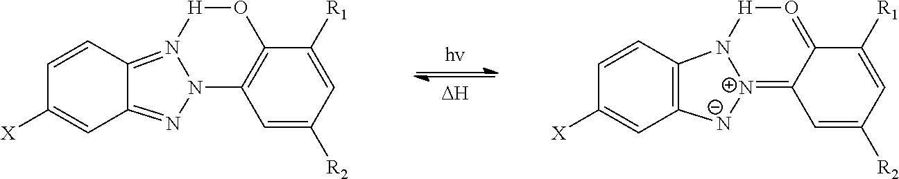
C1=C([R1])C2=C(C=C1[R2])N1N=C3C=C([X])C=CC3=N1[H]O2.[DH].C1=C([R1])C2=O[H]N3C4=C(C=C([X])C=C4)[N-][N+]3=C2C=C1[R2]
